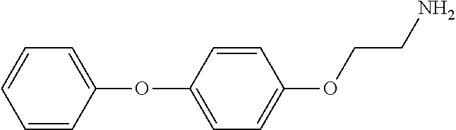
O(C1=CC=C(OCCN)C=C1)C1=CC=CC=C1
